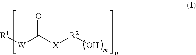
[R1][W]C([X][R2]O)=O
